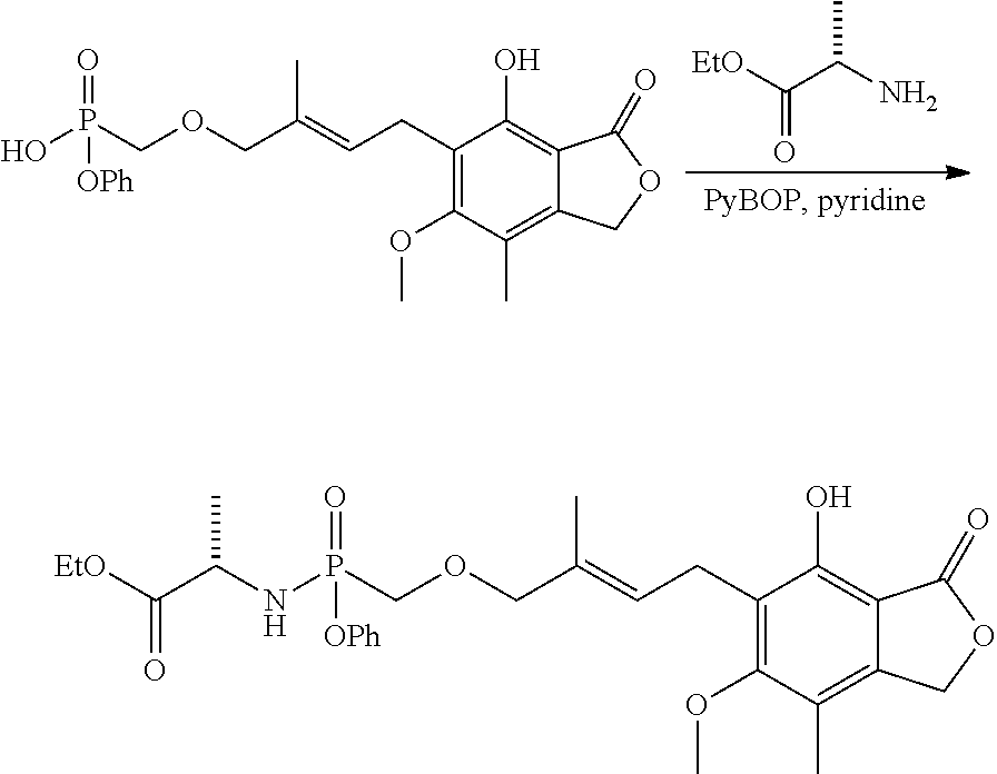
[EtO]C(C(N)C)=O.OP(COCC(=CCC1=C(OC)C(C)=C2C(=C1O)C(=O)OC2)C)([OPh])=O.N(P(COCC(=CCC1=C(OC)C(C)=C2C(=C1O)C(=O)OC2)C)([OPh])=O)C(C([EtO])=O)C
